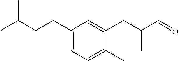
C1(CCC(C)C)=CC=C(C)C(CC(C=O)C)=C1
